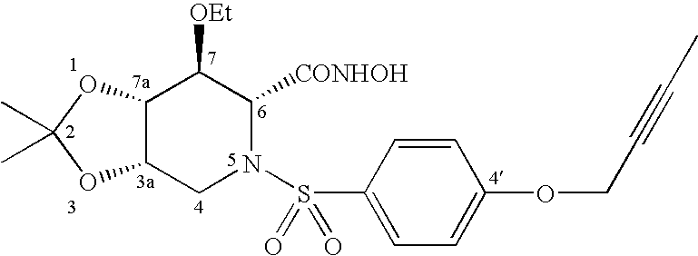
C12C(CN(S(C3=CC=C(OCC#CC)C=C3)(=O)=O)C([CONHOH])C1[OEt])OC(C)(C)O2
